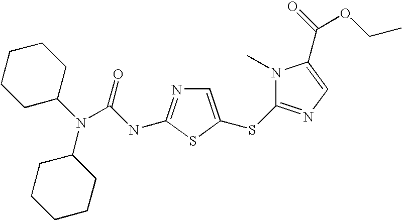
C(=O)(OCC)C1=CN=C(SC2=CN=C(NC(N(C3CCCCC3)C3CCCCC3)=O)S2)N1C
